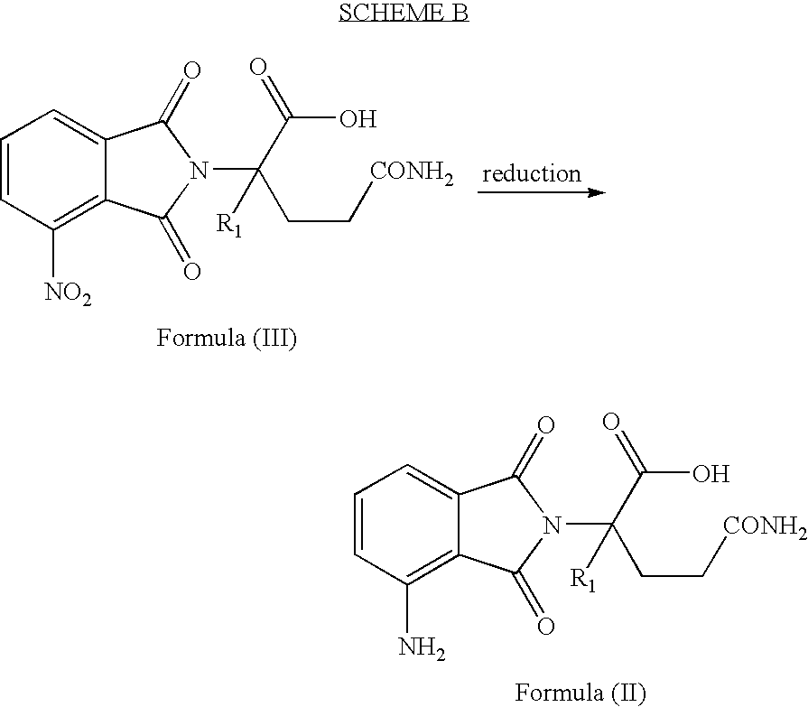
C1=CC([NO2])=C2C(=C1)C(=O)N(C([R1])(C(O)=O)CC[CONH2])C2=O.C1=CC(N)=C2C(=C1)C(=O)N(C([R1])(C(O)=O)CC[CONH2])C2=O
